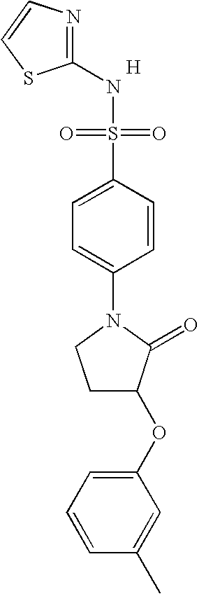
N1=C(NS(=O)(=O)C2=CC=C(N3CCC(OC4=CC=CC(C)=C4)C3=O)C=C2)SC=C1.[H]
